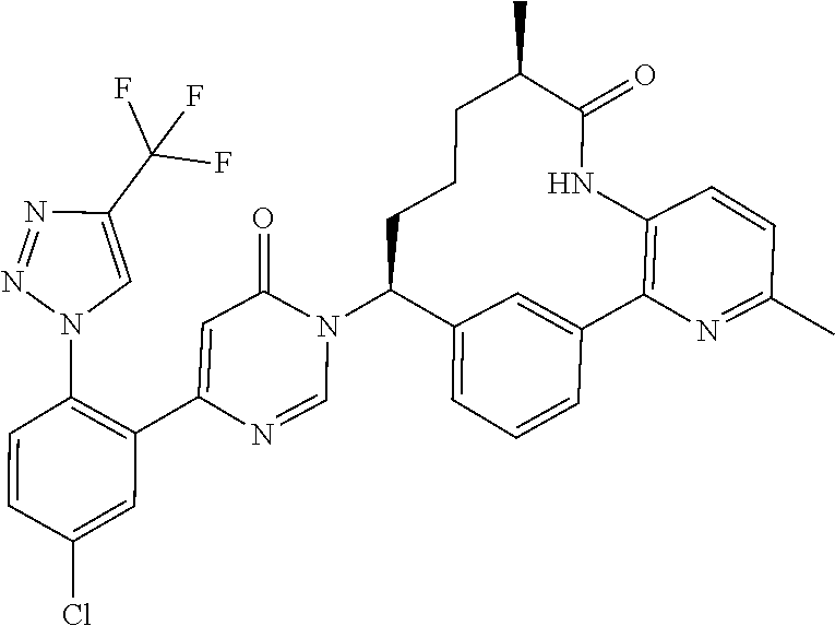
N1(C2C3=CC=CC(=C3)C3=C(C=CC(C)=N3)NC(=O)C(C)CCC2)C=NC(C2=C(N3C=C(C(F)(F)F)N=N3)C=CC(Cl)=C2)=CC1=O
